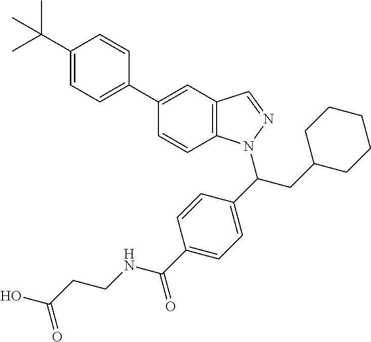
C1(C2=CC3=C(C=C2)N(C(C2=CC=C(C(=O)NCCC(O)=O)C=C2)CC2CCCCC2)N=C3)=CC=C(C(C)(C)C)C=C1
